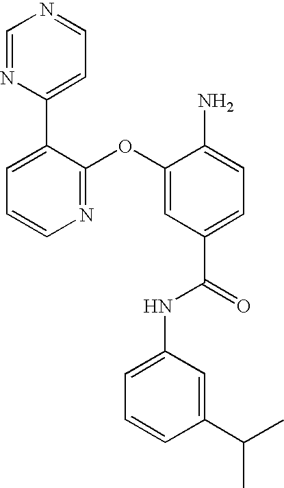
C1=NC(C2=CC=CN=C2OC2=CC(C(=O)NC3=CC=CC(C(C)C)=C3)=CC=C2N)=CC=N1
